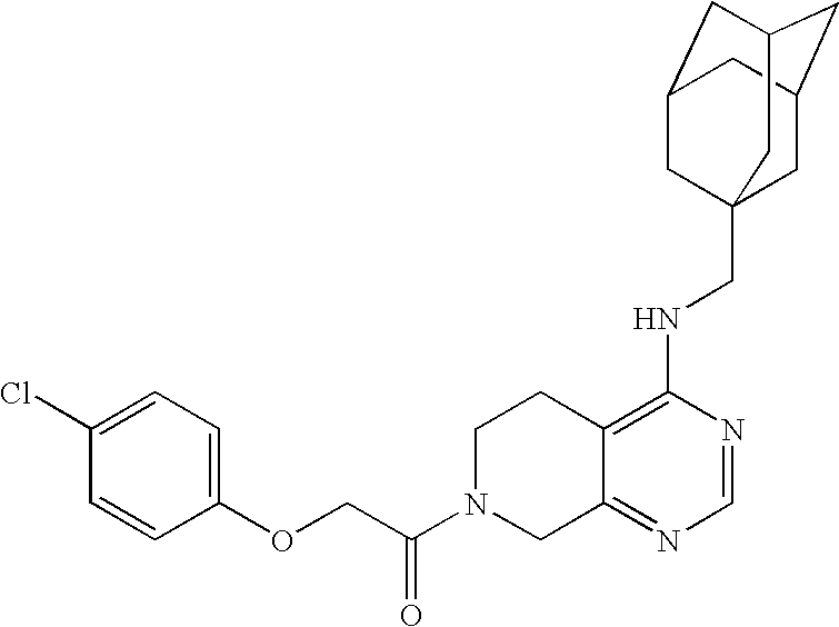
C12=C(NCC34CC5CC(CC(C3)C5)C4)N=CN=C1CN(C(COC1=CC=C(Cl)C=C1)=O)CC2
